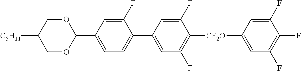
C1(F)=CC(C2OCC([C5H11])CO2)=CC=C1C1=CC(F)=C([CF2O]C2=CC(F)=C(F)C(F)=C2)C(F)=C1
